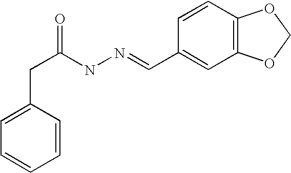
C(C(NN=CC1=CC2=C(C=C1)OCO2)=O)C1=CC=CC=C1
